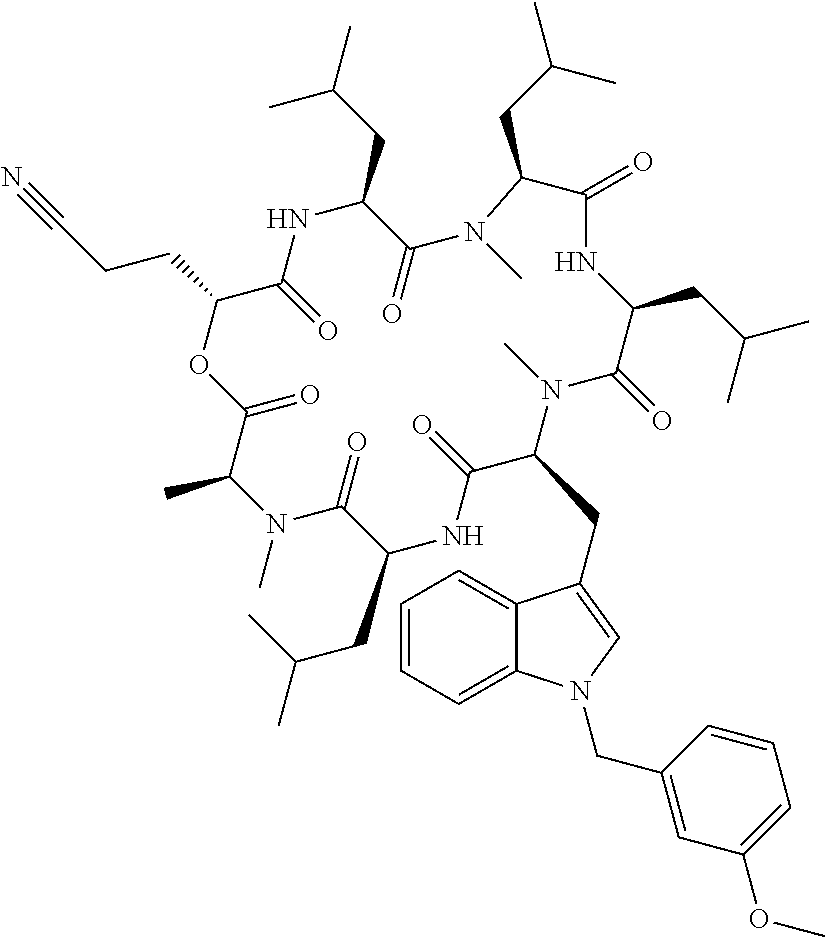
C1(=O)OC(CCC#N)C(=O)NC(CC(C)C)C(=O)N(C)C(CC(C)C)C(=O)NC(CC(C)C)C(=O)N(C)C(CC2=CN(CC3=CC(OC)=CC=C3)C3=CC=CC=C32)C(=O)NC(CC(C)C)C(=O)N(C)C1C
